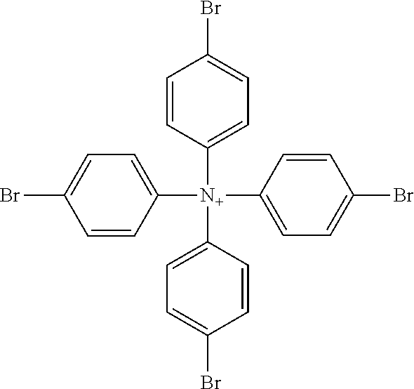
C1([N+](C2=CC=C(Br)C=C2)(C2=CC=C(Br)C=C2)C2=CC=C(Br)C=C2)=CC=C(Br)C=C1
